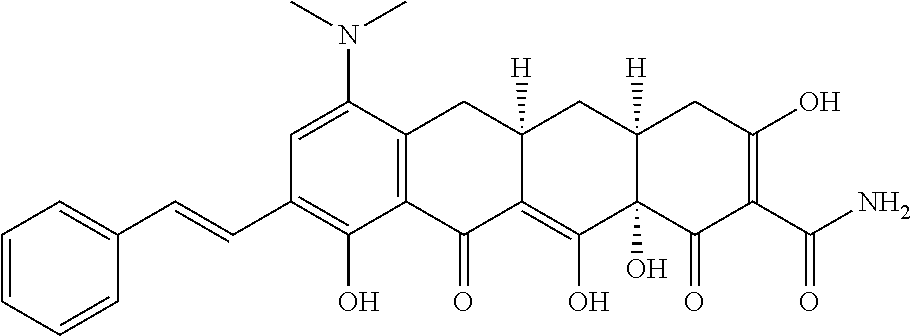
C1=C(N(C)C)C2=C(C(O)=C1C=CC1=CC=CC=C1)C(=O)C1=C(O)C3(O)C([H])(CC1([H])C2)CC(O)=C(C(N)=O)C3=O
